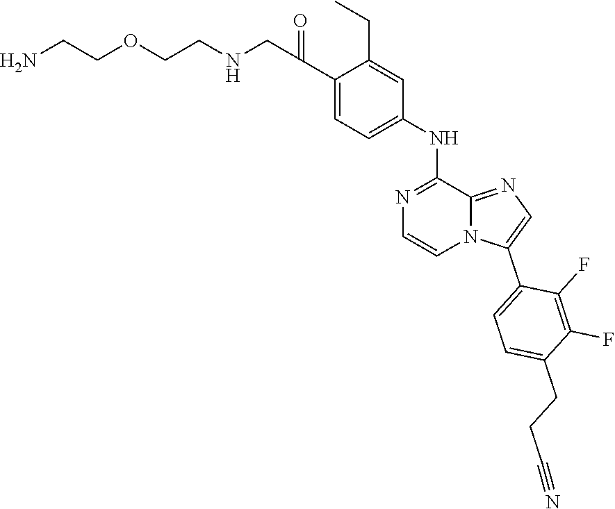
C1(C(=O)CNCCOCCN)=CC=C(NC2=NC=CN3C2=NC=C3C2=CC=C(CCC#N)C(F)=C2F)C=C1CC
